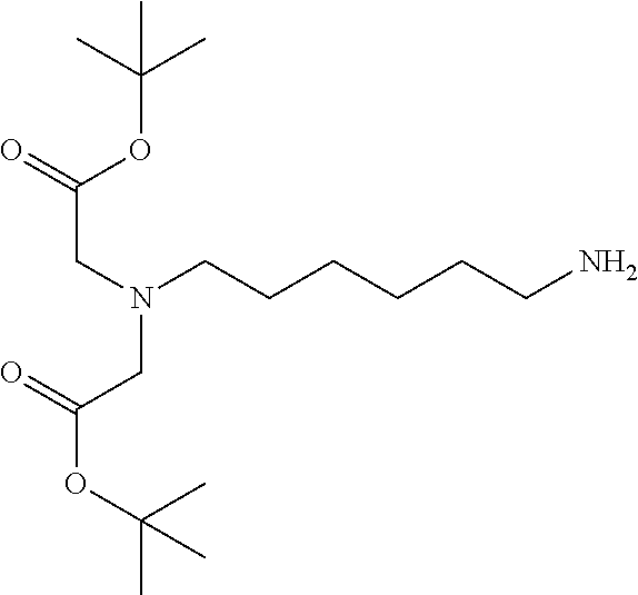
N(CCCCCCN)(CC(OC(C)(C)C)=O)CC(OC(C)(C)C)=O
